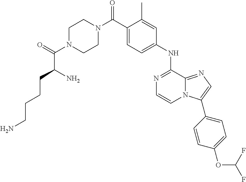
C1(C)=CC(NC2=NC=CN3C2=NC=C3C2=CC=C(OC(F)F)C=C2)=CC=C1C(N1CCN(C(C(CCCCN)N)=O)CC1)=O
